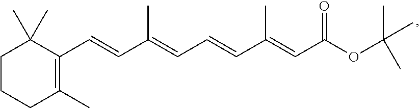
C1CCC(C)=C(C=CC(=CC=CC(=CC(OC(C)(C)C)=O)C)C)C1(C)C
